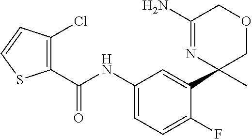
C1(NC(=O)C2=C(Cl)C=CS2)=CC=C(F)C(C2(C)COCC(N)=N2)=C1
